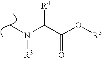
C(C(O[R5])=O)([R4])N([R3])C
